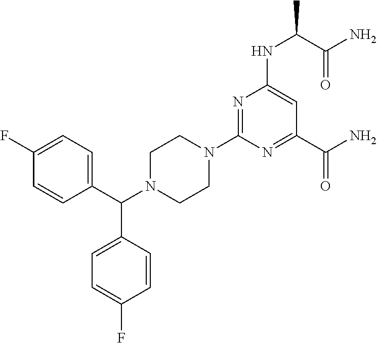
N1(C2=NC(NC(C)C(N)=O)=CC(C(N)=O)=N2)CCN(C(C2=CC=C(F)C=C2)C2=CC=C(F)C=C2)CC1
